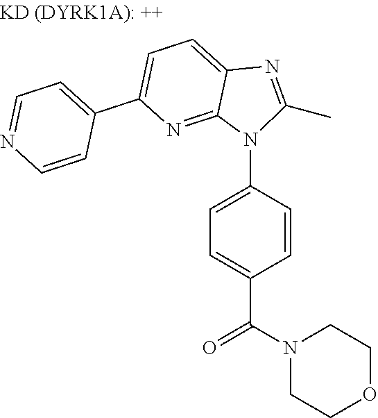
C1(C2=CC=C3C(=N2)N(C2=CC=C(C(=O)N4CCOCC4)C=C2)C(C)=N3)=CC=NC=C1
